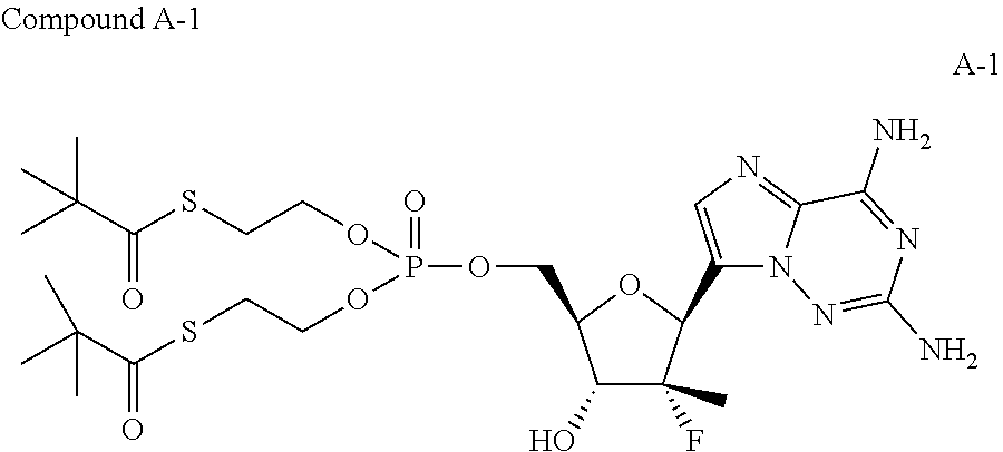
C1(O)C(F)(C)C(C2=CN=C3N2N=C(N)N=C3N)OC1COP(OCCSC(C(C)(C)C)=O)(OCCSC(C(C)(C)C)=O)=O
